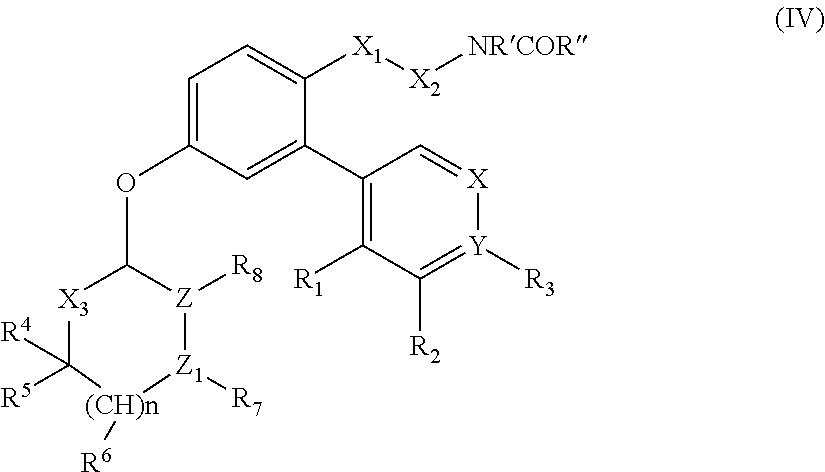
C1=C(OC2[X3]C([R5])([R4])[(CH)n]([R6])[Z1]([R7])[Z]2[R8])C=C(C2=C([R1])C([R2])=[Y]([R3])[X]=C2)C([X1][X2][NRCOR])=C1
